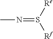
CN=S([Rf])[Re]
